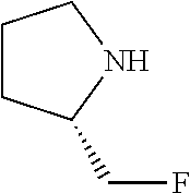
C1CC(CF)NC1
